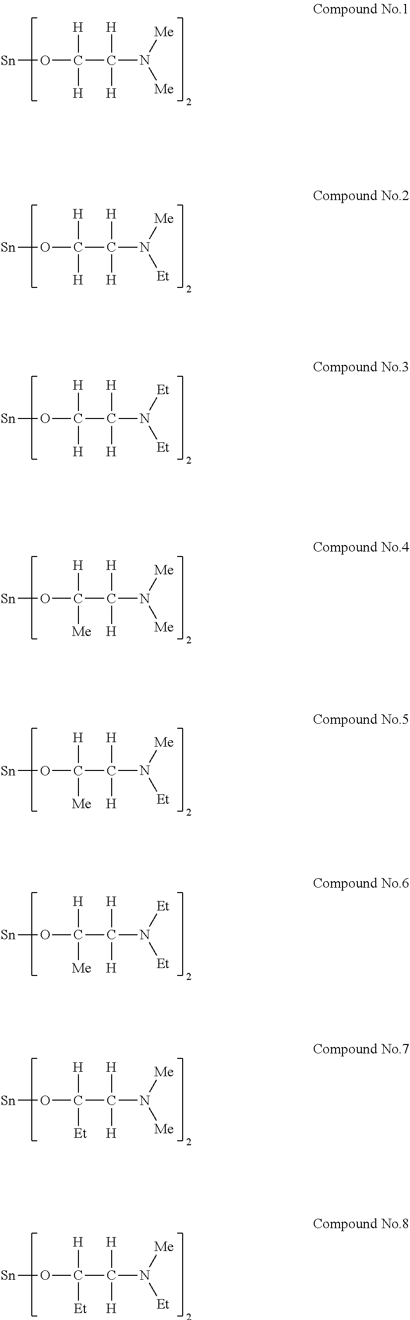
[Sn]OC([H])([H])C([H])(N([Me])[Me])[H].[Sn]OC([H])([H])C([H])(N([Me])[Et])[H].[Sn]OC([H])([H])C([H])(N([Et])[Et])[H].[Sn]OC([H])([Me])C([H])(N([Me])[Me])[H].[Sn]OC([H])([Me])C([H])(N([Me])[Et])[H].[Sn]OC([H])([Me])C([H])(N([Et])[Et])[H].[Sn]OC([H])([Et])C([H])(N([Me])[Me])[H].[Sn]OC([H])([Et])C([H])(N([Me])[Et])[H]
